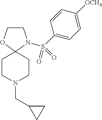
C1CN(S(C2=CC=C([OCH3])C=C2)(=O)=O)C2(O1)CCN(CC1CC1)CC2
